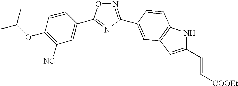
N1=C(C2=CC3=C(NC(C=C[COOEt])=C3)C=C2)N=C(C2=CC([NC])=C(OC(C)C)C=C2)O1
